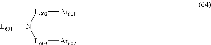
[L602]([Ar601])N([L603][Ar602])[L601]
